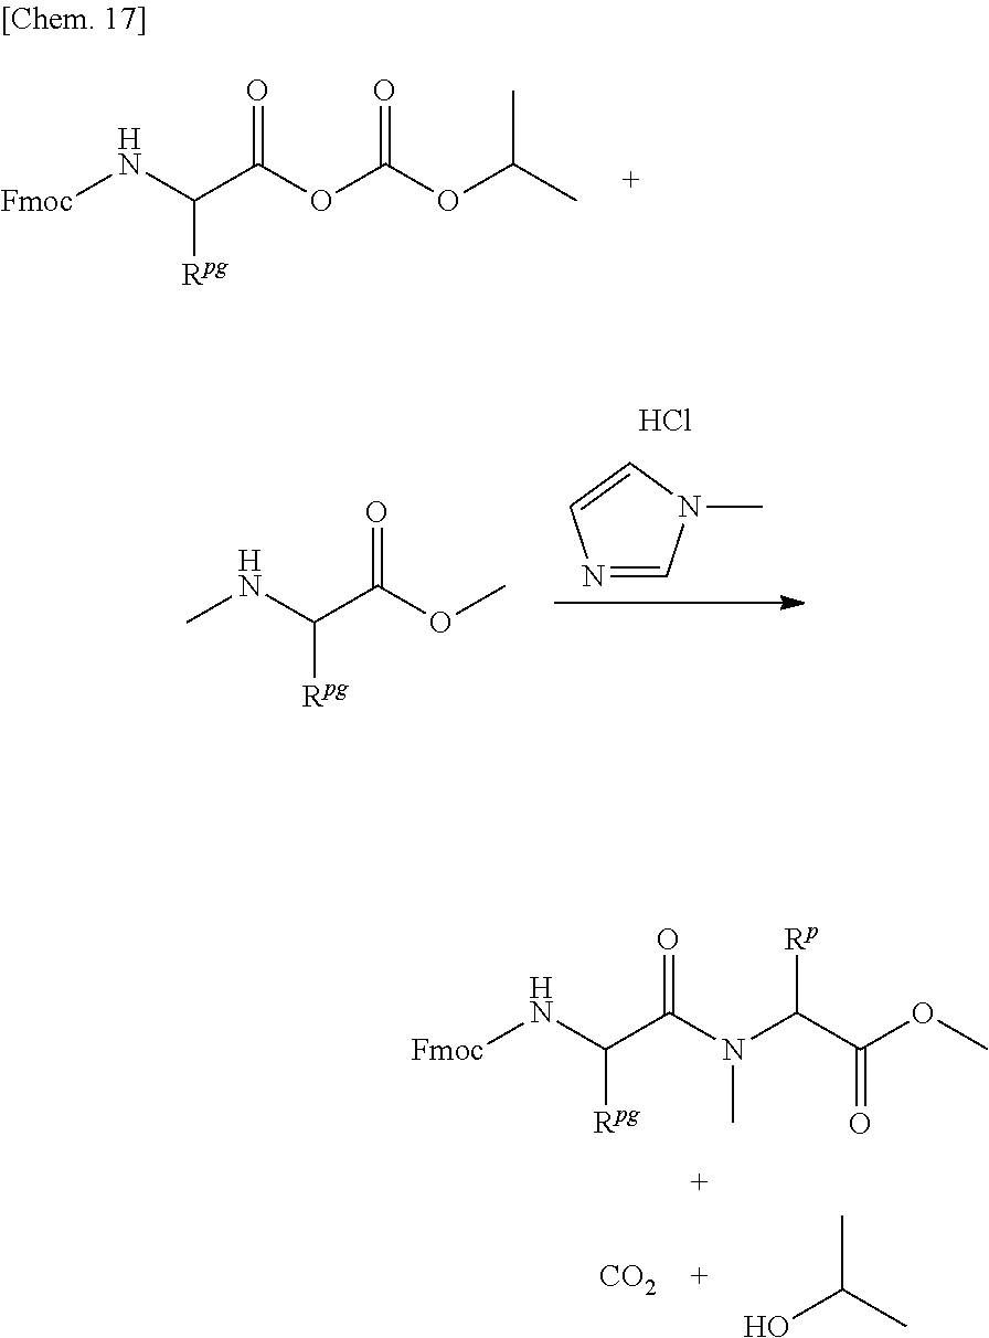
Cl.N1=CN(C)C=C1.CNC(C(OC)=O)[Rpg].[Fmoc]NC(C(OC(OC(C)C)=O)=O)[Rpg].CC(C)O.[CO2].[Fmoc]NC(C(N(C(C(OC)=O)[Rp])C)=O)[Rpg]
